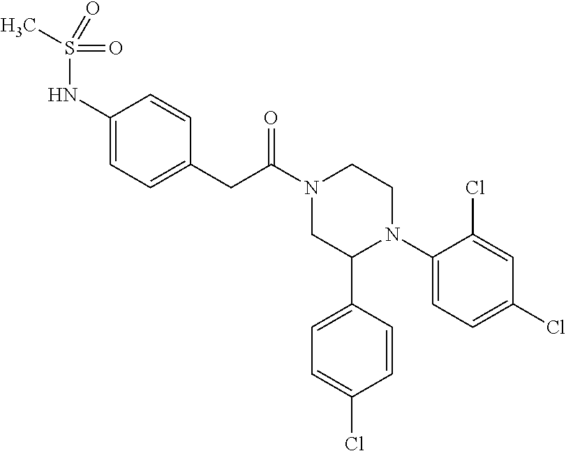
C(N1CC(C2=CC=C(Cl)C=C2)N(C2=CC=C(Cl)C=C2Cl)CC1)(CC1=CC=C(NS(=O)(=O)C)C=C1)=O
